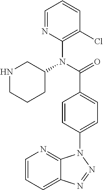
C1=NC(N(C(=O)C2=CC=C(N3C4=NC=CC=C4N=N3)C=C2)C2CNCCC2)=C(Cl)C=C1
